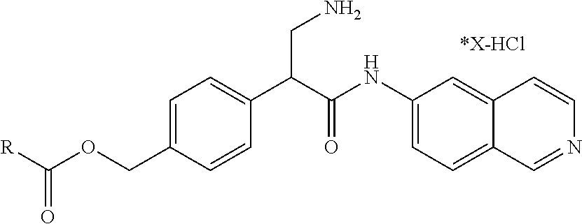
[R]C(OCC1=CC=C(C(C(NC2=CC=C3C(=C2)C=CN=C3)=O)CN)C=C1)=O
